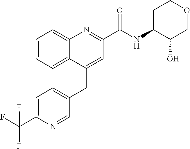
C1=C(C(F)(F)F)N=CC(CC2=CC(C(NC3C(O)COCC3)=O)=NC3=CC=CC=C23)=C1
